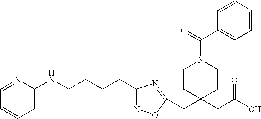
C1(NCCCCC2=NOC(CC3(CC(O)=O)CCN(C(C4=CC=CC=C4)=O)CC3)=N2)=CC=CC=N1
